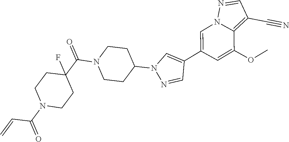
C1=C(C2=CN(C3CCN(C(C4(F)CCN(C(=O)C=C)CC4)=O)CC3)N=C2)C=C(OC)C2=C(C#N)C=NN12
